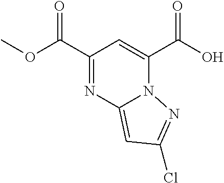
C1(C(OC)=O)=NC2=CC(Cl)=NN2C(C(O)=O)=C1
